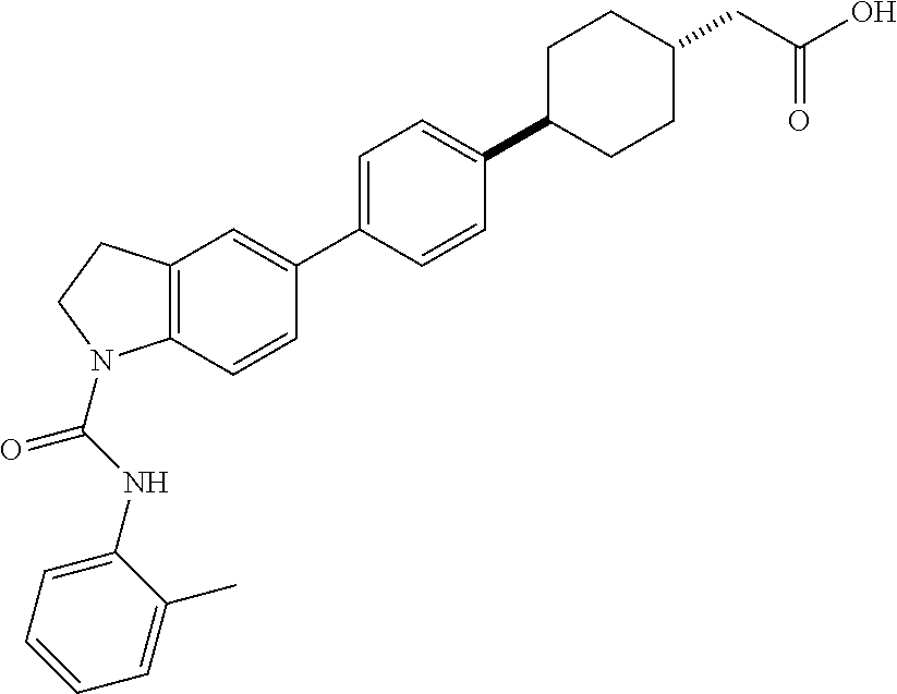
C1=CC(C2=CC=C(C3CCC(CC(=O)O)CC3)C=C2)=CC2=C1N(C(NC1=CC=CC=C1C)=O)CC2
